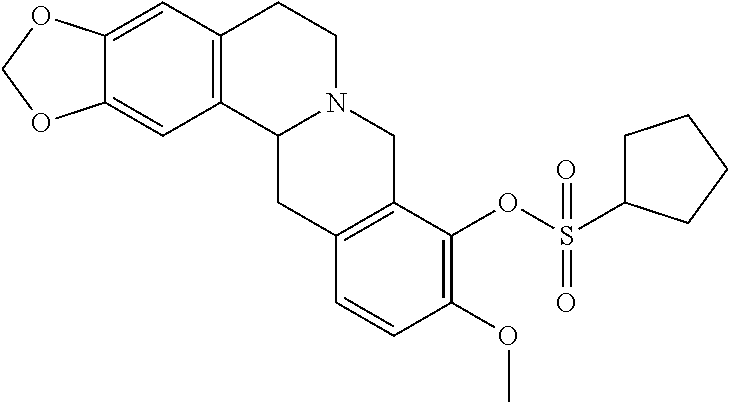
C12=CC3=C(C=C1OCO2)CCN1C3CC2=C(C1)C(OS(=O)(=O)C1CCCC1)=C(OC)C=C2
